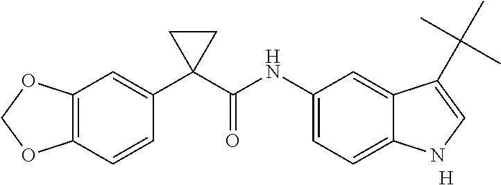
C1(C2(C(NC3=CC=C4C(=C3)C(C(C)(C)C)=CN4)=O)CC2)=CC2=C(C=C1)OCO2.[H]
